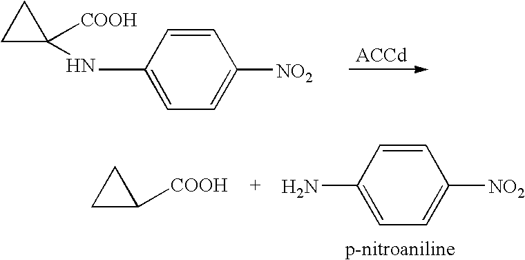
C1C([COOH])(N)C1.CC1=CC=C([NO2])C=C1.C1C([COOH])C1.NC1=CC=C([NO2])C=C1
